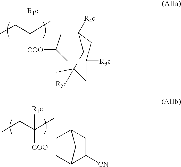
C12C([CN])CC(C1)CC2.C[COO]C(C)(CC)[R1c].C12([R2c])CC3([R4c])CC([R3c])(C1)CC([COO]C(C)(CC)[R1c])(C3)C2
